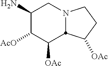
C1(N)C([AcO])C([OAc])C2N(C1)CCC2[OAc]
